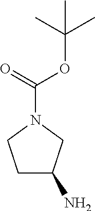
C1C(N)CN(C(OC(C)(C)C)=O)C1
